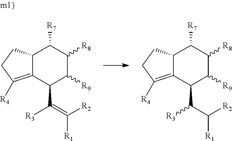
C12=C([R4])CCC1C([R7])C([R8])C([R9])C2C([R3])C([R2])[R1].C12=C([R4])CCC1C([R7])C([R8])C([R9])C2C([R3])=C([R2])[R1]
